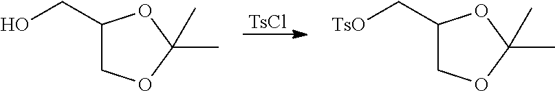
[TsCl].C1(CO)COC(C)(C)O1.C1(C[TsO])COC(C)(C)O1
